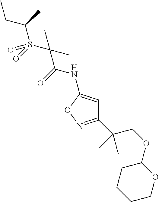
C1(C(C)(COC2CCCCO2)C)=NOC(NC(C(S(=O)(C(C)CC)=O)(C)C)=O)=C1
